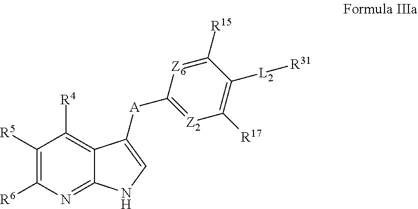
C1([R5])=C([R6])N=C2C(=C1[R4])C([A]C1=[Z2]C([R17])=C([L2][R31])C([R15])=[Z6]1)=CN2
